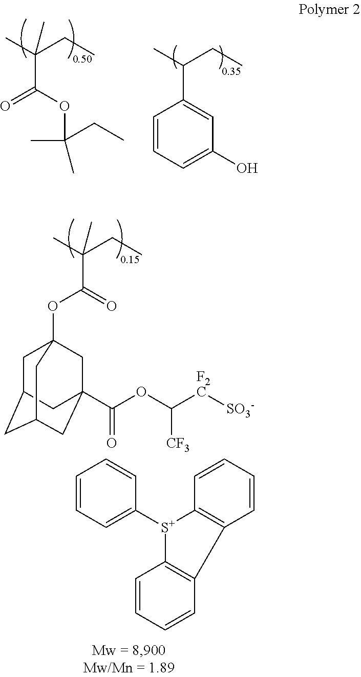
C(C(OC(C)(C)CC)=O)(C)(CC)C.C1=CC=C(O)C=C1C(C)CC.C1C2CC3CC(C(OC([F2C][SO3-])[CF3])=O)(CC1(OC(C(C)(CC)C)=O)C3)C2.C1=CC=C([S+]2C3=C(C4=C2C=CC=C4)C=CC=C3)C=C1
